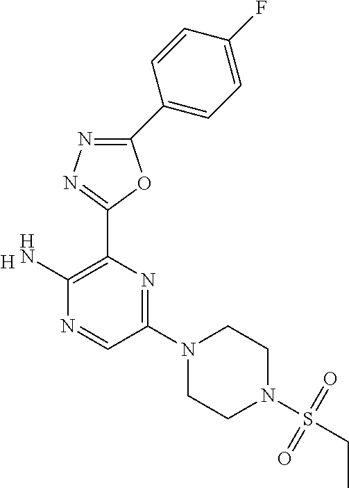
[H].C1(C2=CC=C(F)C=C2)=NN=C(C2=C(N)N=CC(N3CCN(S(CC)(=O)=O)CC3)=N2)O1
